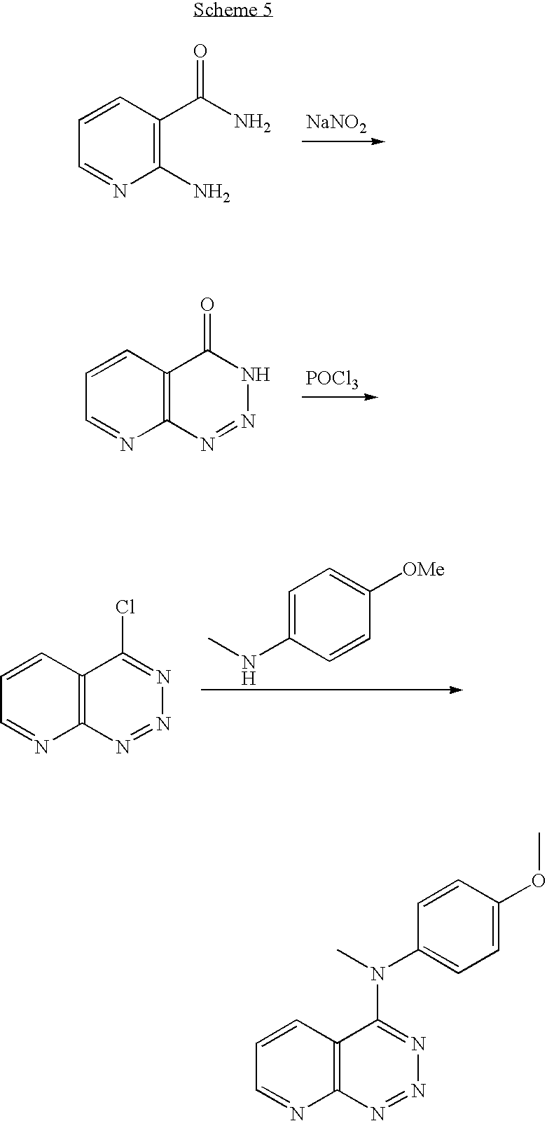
C1=CC(C(=O)N)=C(N)N=C1.[NaNO2].[POCl3].C1=CC2=C(N=C1)N=NNC2=O.C1=C(NC)C=CC([OMe])=C1.C1=CC2=C(N=C1)N=NN=C2Cl.C1=CC2=C(N=C1)N=NN=C2N(C1=CC=C(OC)C=C1)C
